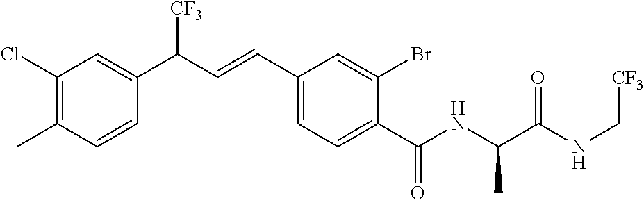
C1(Cl)=C(C)C=CC(C(C=CC2=CC=C(C(NC(C(NC[CF3])=O)C)=O)C(Br)=C2)[CF3])=C1
